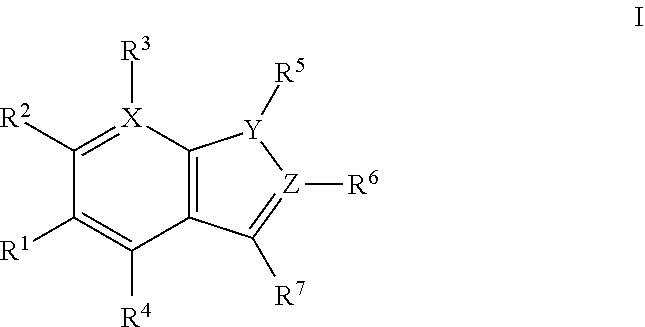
C1([R2])=[X]([R3])C2=C(C([R4])=C1[R1])C([R7])=[Z]([R6])[Y]2[R5]
